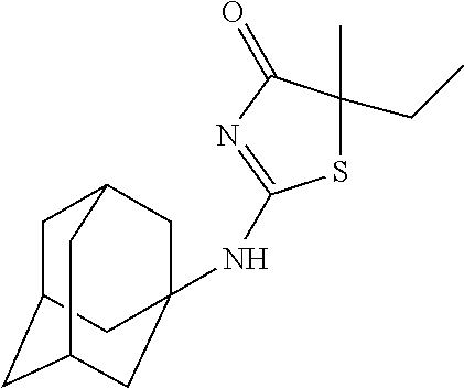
C1C2CC3CC(NC4=NC(=O)C(C)(CC)S4)(CC1C3)C2
